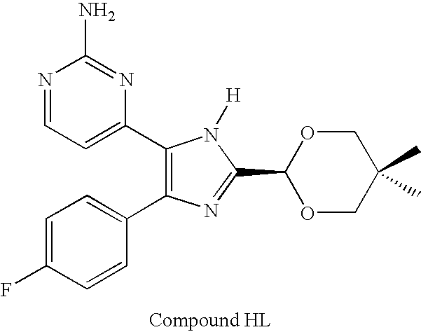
C1=C(F)C=CC(C2=C(C3=CC=NC(N)=N3)N([H])C(C3OCC(C)(C)CO3)=N2)=C1
